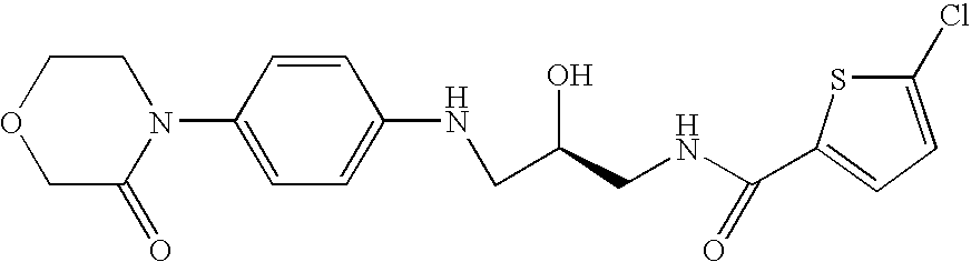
C1COCC(=O)N1C1=CC=C(NCC(CNC(=O)C2=CC=C(Cl)S2)O)C=C1
